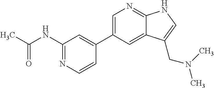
CC(NC1=NC=CC(C2=CN=C3C(=C2)C(CN(C)C)=CN3)=C1)=O
